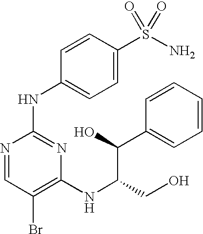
N1=CC(Br)=C(NC(CO)C(C2=CC=CC=C2)O)N=C1NC1=CC=C(S(N)(=O)=O)C=C1
